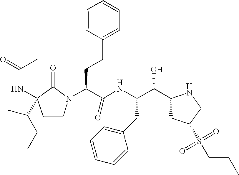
C(C(O)C1CC(S(CCC)(=O)=O)CN1)(NC(C(CCC1=CC=CC=C1)N1C(=O)C(NC(=O)C)(C(CC)C)CC1)=O)CC1=CC=CC=C1
